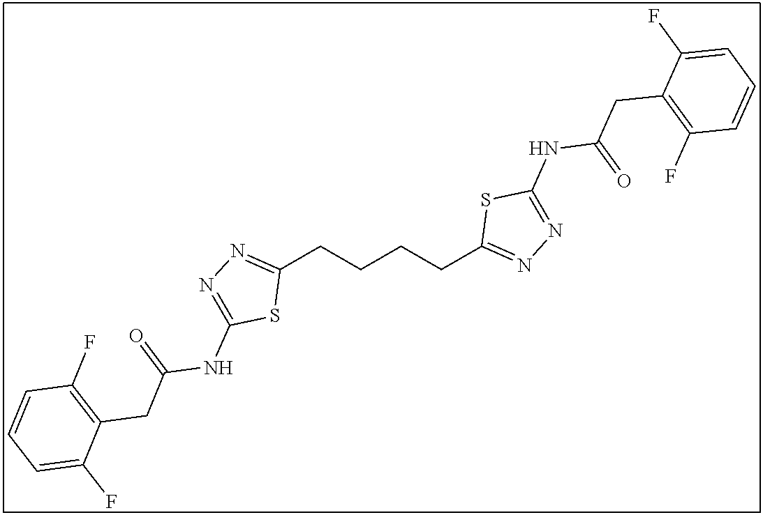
C1(CCCCC2=NN=C(NC(=O)CC3=C(F)C=CC=C3F)S2)=NN=C(NC(CC2=C(F)C=CC=C2F)=O)S1
